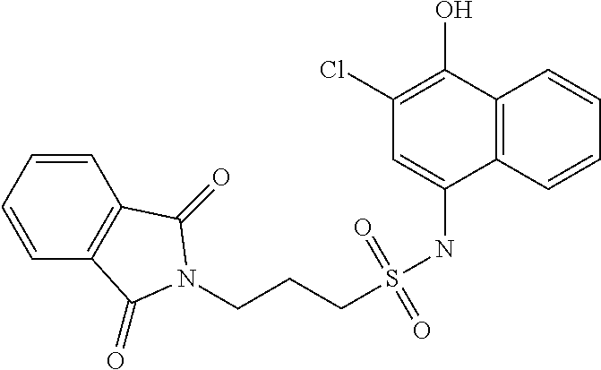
C12=C(C=CC=C1)C(NS(CCCN1C(=O)C3=C(C=CC=C3)C1=O)(=O)=O)=CC(Cl)=C2O
